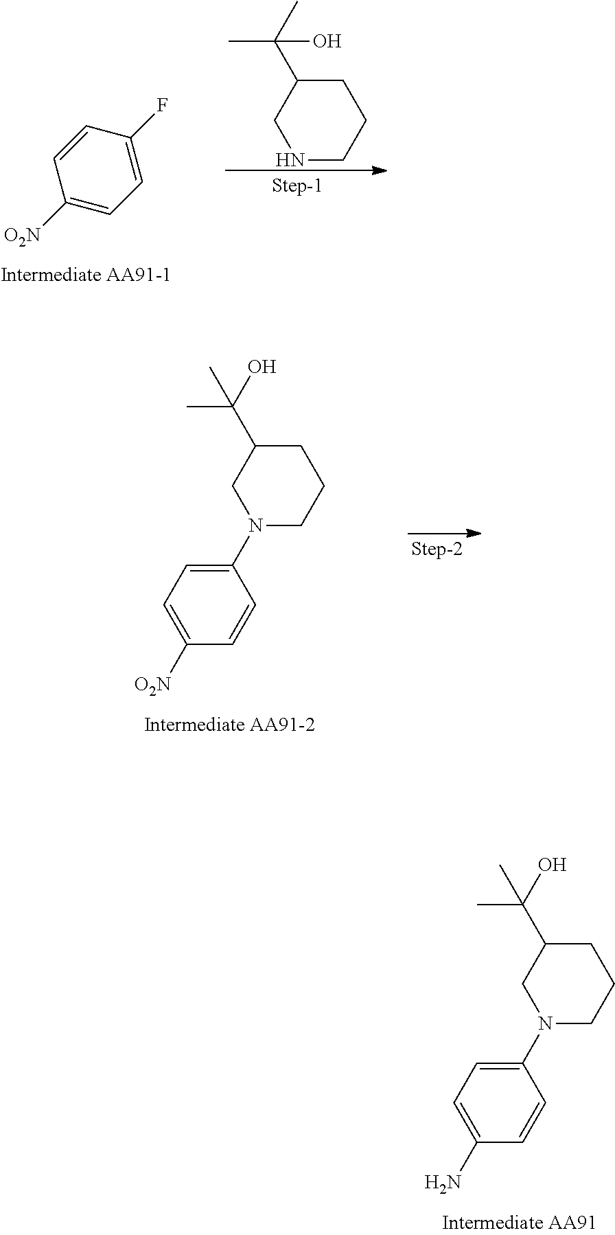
C1([O2N])=CC=C(F)C=C1.N1CCCC(C(C)(C)O)C1.N1(C2=CC=C([O2N])C=C2)CCCC(C(C)(O)C)C1.N1(C2=CC=C(N)C=C2)CCCC(C(C)(O)C)C1
